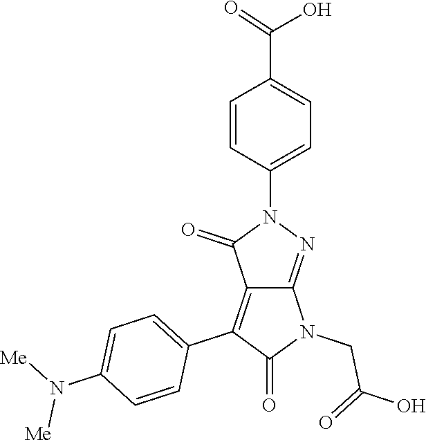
C12=NN(C3=CC=C(C(=O)O)C=C3)C(=O)C1=C(C1=CC=C(N([Me])[Me])C=C1)C(=O)N2CC(=O)O
